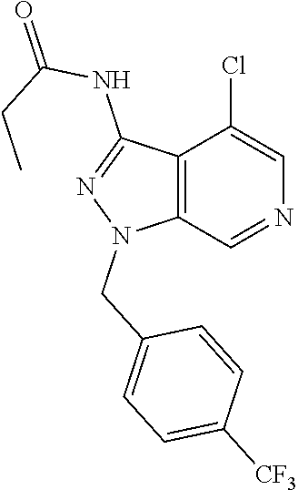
C12=C(C=NC=C1Cl)N(CC1=CC=C([CF3])C=C1)N=C2NC(=O)CC
